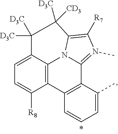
C12=C3C(=CC=C1[R8])C([D3C])([D3C])C([D3C])([CD3])C1=C([R7])N(C)=C(C4=C2C=CC=C4C)N31
